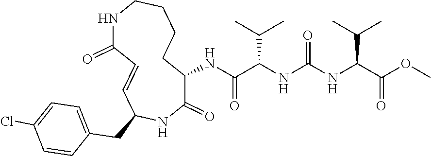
C1(=O)C(NC(C(NC(NC(C(OC)=O)C(C)C)=O)C(C)C)=O)CCCCNC(=O)C=CC(CC2=CC=C(Cl)C=C2)N1
